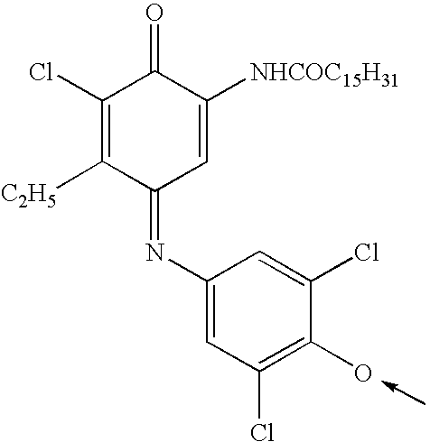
C1(Cl)=C([C2H5])C(=NC2=CC(Cl)=C(O)C(Cl)=C2)C=C([NHCOC15H31])C1=O
